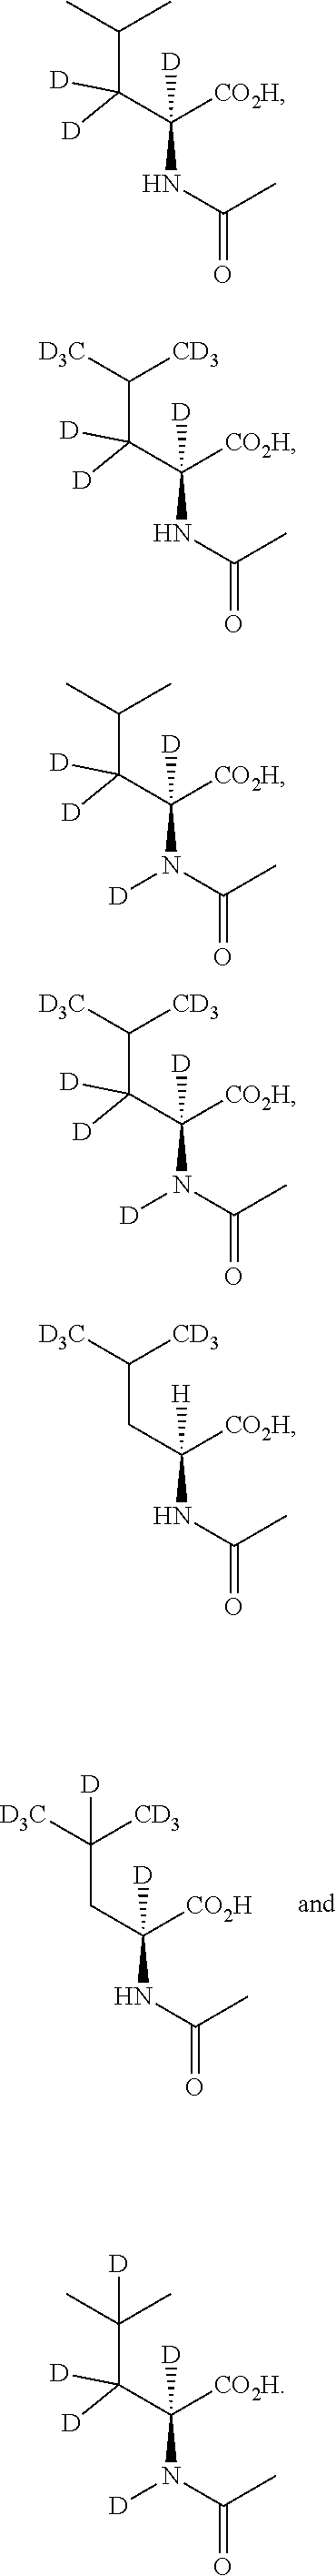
C([CD3])([D3C])CC(NC(C)=O)([CO2H])[H].C([CD3])([D3C])(CC(NC(C)=O)([CO2H])[D])[D].C(C)(C)C(C(NC(C)=O)([CO2H])[D])([D])[D].C([CD3])([D3C])C(C(NC(C)=O)([CO2H])[D])([D])[D].C(C)(C)C(C(N(C(C)=O)[D])([CO2H])[D])([D])[D].C([CD3])([D3C])C(C(N(C(C)=O)[D])([CO2H])[D])([D])[D].C(C)(C)(C(C(N(C(C)=O)[D])([CO2H])[D])([D])[D])[D]
